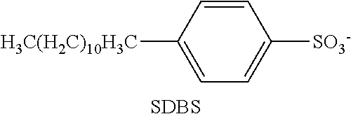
C1=CC([H3C(H2C)10H3C])=CC=C1[SO3-].[SDBS]
